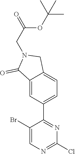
N1=C(Cl)N=C(C2=CC=C3C(=C2)C(=O)N(CC(OC(C)(C)C)=O)C3)C(Br)=C1
